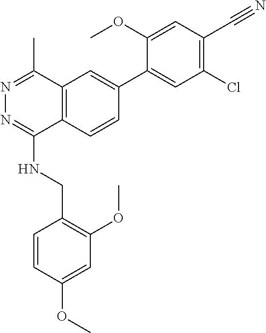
O(C)C1=CC(OC)=C(CNC2=NN=C(C)C3=C2C=CC(C2=CC(Cl)=C(C#N)C=C2OC)=C3)C=C1
